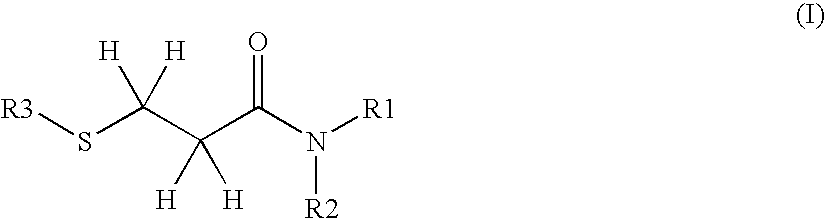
[R3]SC(C(C(N([R1])[R2])=O)([H])[H])([H])[H]
